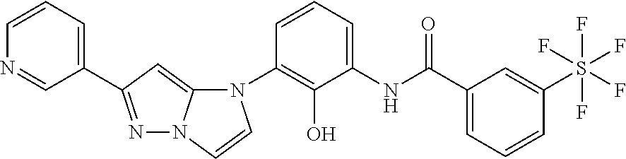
C1(N2C3=CC(C4=CC=CN=C4)=NN3C=C2)=C(O)C(NC(C2=CC=CC(S(F)(F)(F)(F)F)=C2)=O)=CC=C1
